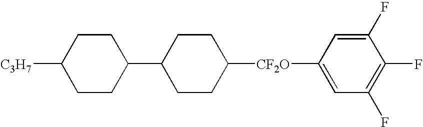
C1CC(C2CCC([C3H7])CC2)CCC1[CF2O]C1=CC(F)=C(F)C(F)=C1
